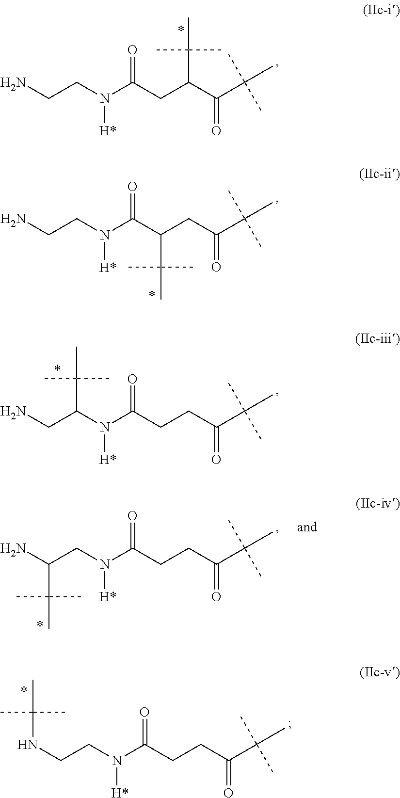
NCCN(C(CC(C(C(C)(C)C)=O)C(C)(C)C)=O)[H*].NCCN(C(=O)C(CC(C(C)(C)C)=O)C(C)(C)C)[H*].NCC(N(C(=O)CCC(C(C)(C)C)=O)[H*])C(C)(C)C.NC(CN(C(=O)CCC(C(C)(C)C)=O)[H*])C(C)(C)C.N(CCN(C(=O)CCC(C(C)(C)C)=O)[H*])C(C)(C)C
